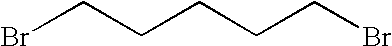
BrCCCCCBr
